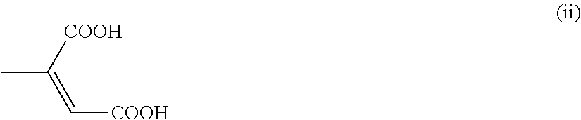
CC([COOH])=C[COOH]
